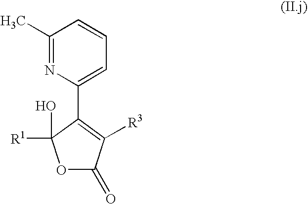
O1C(=O)C([R3])=C(C2=CC=CC(C)=N2)C1([R1])O
